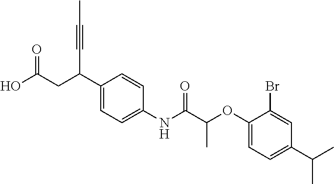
C1(C(CC(O)=O)C#CC)=CC=C(NC(C(OC2=CC=C(C(C)C)C=C2Br)C)=O)C=C1
